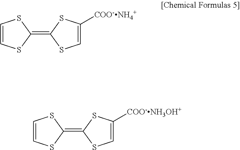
C1(=C2SC=C([COO-NH4+])S2)SC=CS1.C1(=C2SC=C([COO-NH3OH+])S2)SC=CS1
